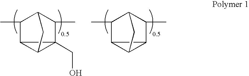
C12C3(CO)C1CC(C3C)C2C.C12C3C1CC(C3C)C2C
